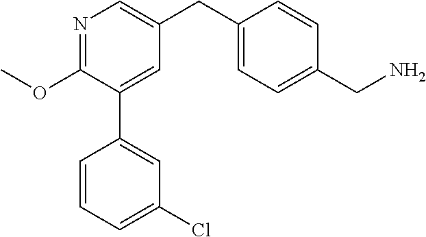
C1(OC)=NC=C(CC2=CC=C(CN)C=C2)C=C1C1=CC(Cl)=CC=C1
